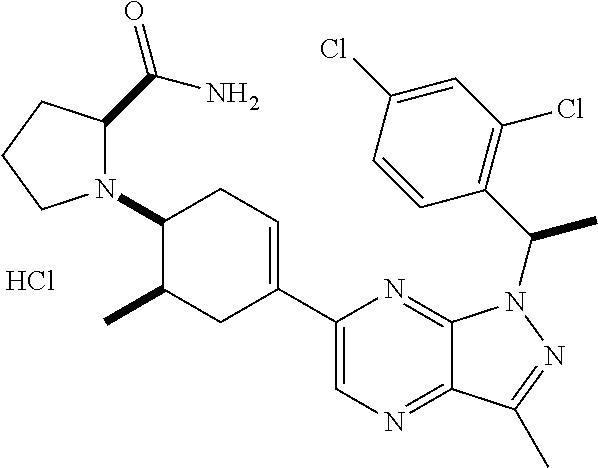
N1(C2C(C)CC(C3=CN=C4C(=N3)N(C(C3=C(Cl)C=C(Cl)C=C3)C)N=C4C)=CC2)C(C(=O)N)CCC1.Cl
